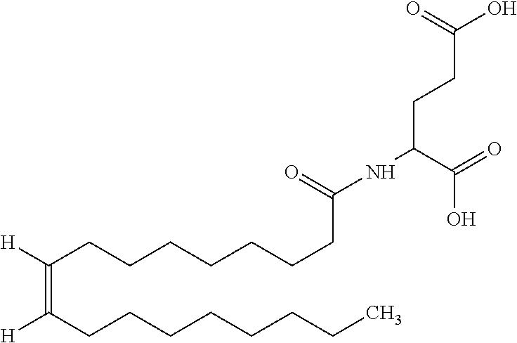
N(C(C(=O)O)CCC(O)=O)C(CCCCCCCC([H])=C(CCCCCCCC)[H])=O
